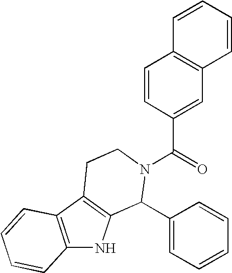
C12=C(C3=C(N1)C(C1=CC=CC=C1)N(C(=O)C1=CC4=C(C=C1)C=CC=C4)CC3)C=CC=C2
